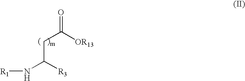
[R1]NC([R3])CC([OR13])=O
